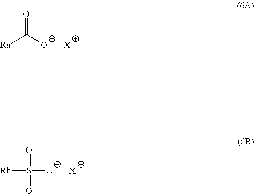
O=C([O-])[Ra].[X].S([O-])([Rb])(=O)=O.[X]
